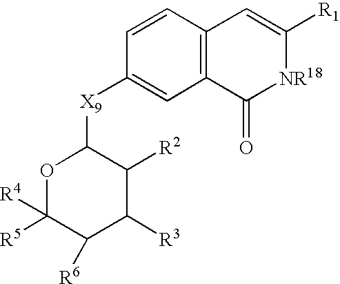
C1=CC2=C(C=C1[X9]C1OC([R5])([R4])C([R6])C([R3])C1[R2])C(=O)[NR18]C([R1])=C2
